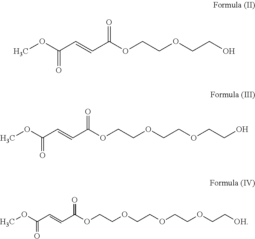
COC(C=CC(OCCOCCO)=O)=O.COC(C=CC(OCCOCCOCCO)=O)=O.COC(C=CC(OCCOCCOCCOCC[OH])=O)=O
